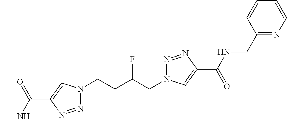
N1(CCC(CN2N=NC(C(=O)NCC3=NC=CC=C3)=C2)F)N=NC(C(NC)=O)=C1
